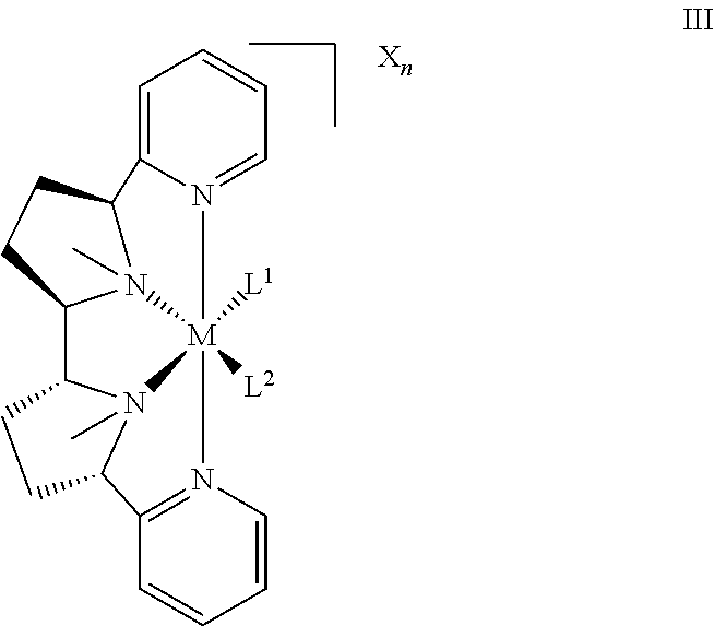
C12=CC=CC=N1[M]13([L1])([L2])N4=C(C5N1(C)C(C1N3(C)C2CC1)CC5)C=CC=C4
